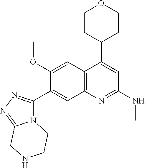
C12=C(C(C3CCOCC3)=CC(NC)=N1)C=C(OC)C(C1=NN=C3N1CCNC3)=C2
